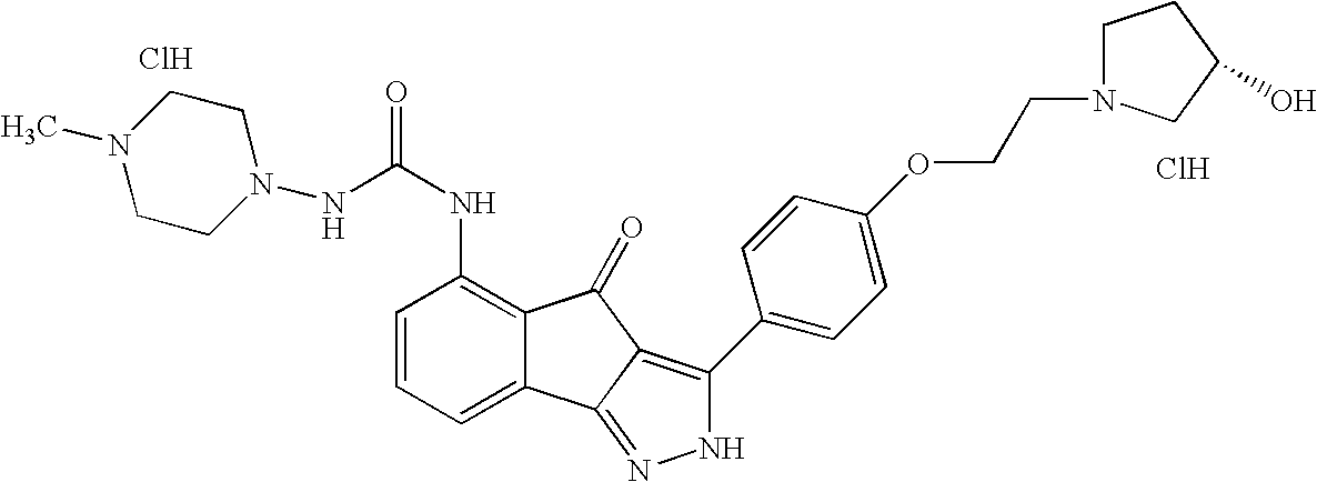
C1=CC=C2C(=C1NC(=O)NN1CCN(C)CC1)C(=O)C1=C(C3=CC=C(OCCN4CCC(O)C4)C=C3)NN=C21.Cl.Cl
